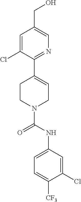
C1=C(Cl)C(C2=CCN(C(NC3=CC=C([CF3])C(Cl)=C3)=O)CC2)=NC=C1CO
